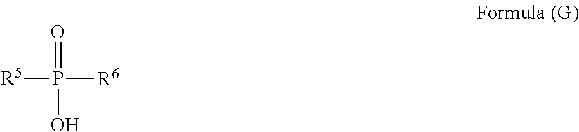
[R5]P([R6])(=O)O
